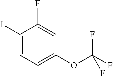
IC1=CC=C(OC(F)(F)F)C=C1F
